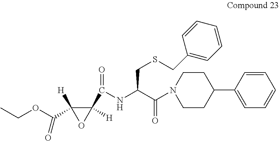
C1(C(NC(C(=O)N2CCC(C3=CC=CC=C3)CC2)CSCC2=CC=CC=C2)=O)([H])C(C(OCC)=O)([H])O1
